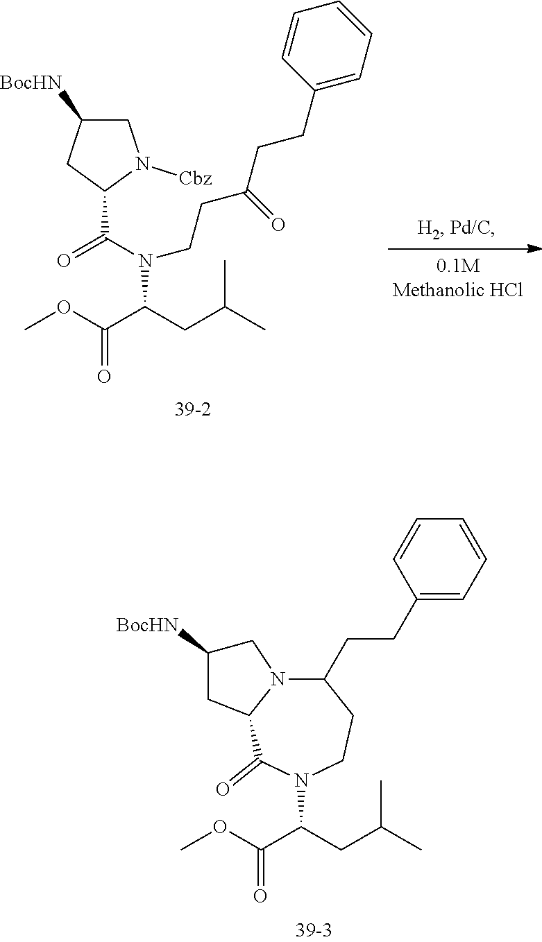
COC(=O)C(CC(C)C)N1C(=O)C2N(C(CCC3=CC=CC=C3)CC1)CC([BocHN])C2.COC(C(CC(C)C)N(CCC(=O)CCC1=CC=CC=C1)C(=O)C1N([Cbz])CC([BocHN])C1)=O
